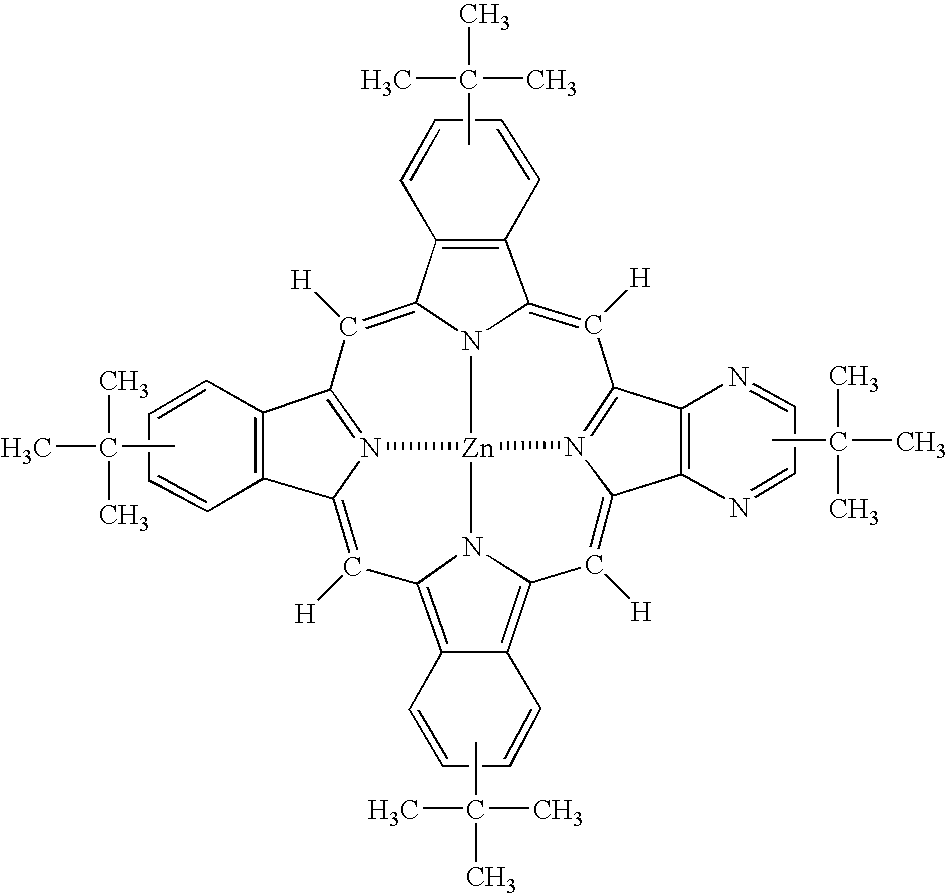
CC(C)(C)C.CC(C)(C)C.CC(C)(C)C.C12=C(C3=C([H])C4=C5C(=C6N4[Zn]47N3=C1C([H])=C1C3=C(C(=C([H])C8=N4C(=C6[H])C4=C8N=CC=N4)N17)C=CC=C3)C=CC=C5)C=CC=C2.CC(C)(C)C
